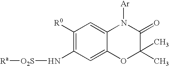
C1([R0])=C(N[O2S][Ra])C=C2C(=C1)N([Ar])C(=O)C(C)(C)O2
